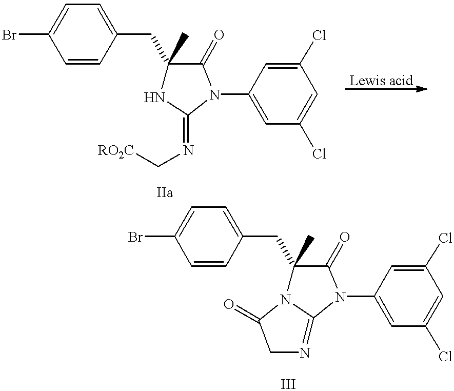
BrC1=CC=C(CC2(C)N3C(=NCC3=O)N(C3=CC(Cl)=CC(Cl)=C3)C2=O)C=C1.BrC1=CC=C(CC2(C)NC(=NC[RO2C])N(C3=CC(Cl)=CC(Cl)=C3)C2=O)C=C1
